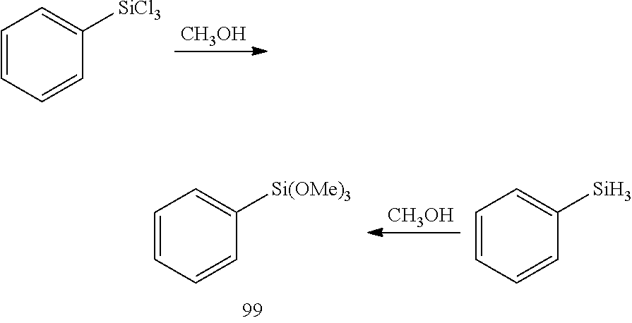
C1=CC=CC([SiCl3])=C1.[CH3OH].C1=CC=CC([Si(OMe)3])=C1.[CH3OH].C1=CC=CC([Si])=C1
